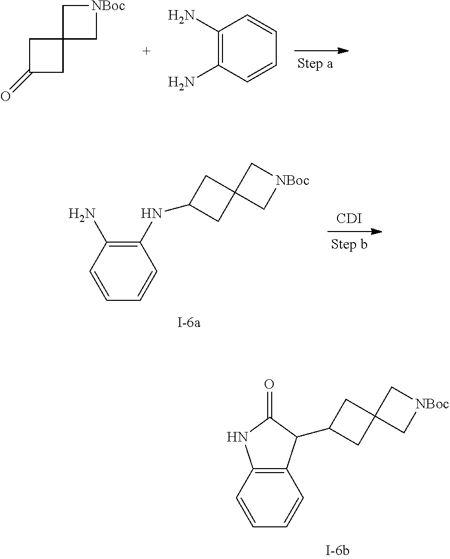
C1C2(C[NBoc]1)CC(=O)C2.C1(N)=C(N)C=CC=C1.C1(NC2CC3(C2)C[NBoc]C3)=C(N)C=CC=C1.[CDI].C12=C(C=CC=C1)NC(=O)C2C1CC2(C1)C[NBoc]C2
